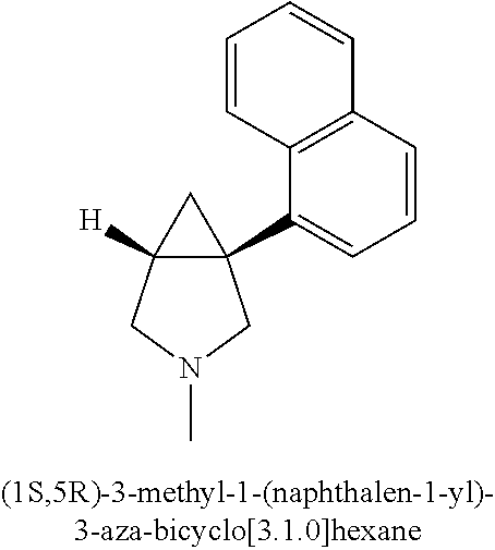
C12([H])C(C3=CC=CC4=C3C=CC=C4)(C1)CN(C)C2
